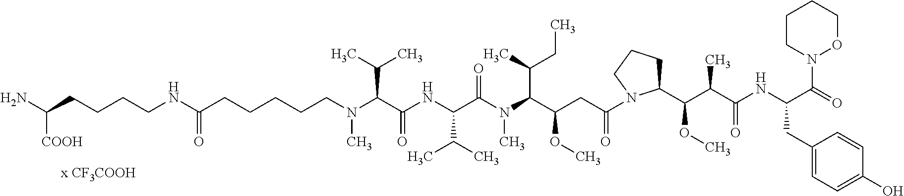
N(C(C(NC(C(N(C(C(CC(=O)N1C(C(C(C(NC(C(N2CCCCO2)=O)CC2=CC=C(O)C=C2)=O)C)OC)CCC1)OC)C(C)CC)C)=O)C(C)C)=O)C(C)C)(C)CCCCCC(NCCCCC([COOH])N)=O
